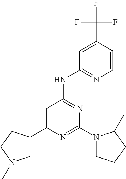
C1(N2CCCC2C)=NC(C2CN(C)CC2)=CC(NC2=NC=CC(C(F)(F)F)=C2)=N1
